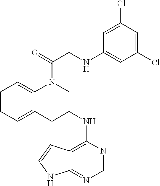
C12=C(NC3CC4=CC=CC=C4N(C(=O)CNC4=CC(Cl)=CC(Cl)=C4)C3)N=CN=C1NC=C2
